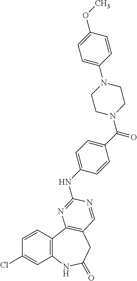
C1(Cl)=CC2=C(C=C1)C1=C(CC(=O)N2)C=NC(NC2=CC=C(C(=O)N3CCN(C4=CC=C(OC)C=C4)CC3)C=C2)=N1
